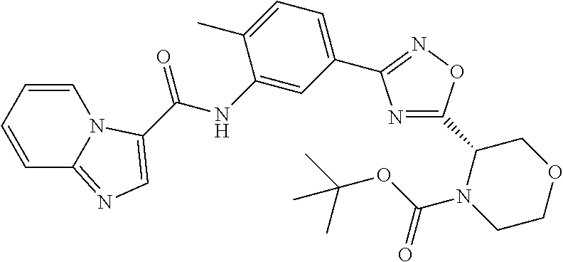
C1=CC=CC2=NC=C(C(NC3=CC(C4=NOC(C5N(C(OC(C)(C)C)=O)CCOC5)=N4)=CC=C3C)=O)N12
